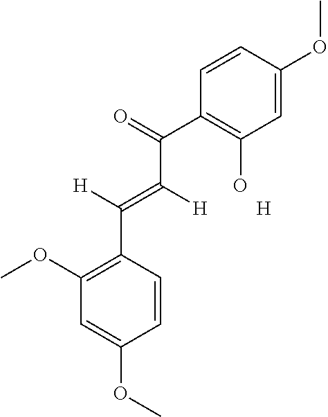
C1(C([H])=C([H])C(C2=C(O)C=C(OC)C=C2)=O)=C(OC)C=C(OC)C=C1.[H]
